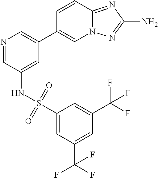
C12=NC(N)=NN1C=C(C1=CN=CC(NS(=O)(=O)C3=CC(C(F)(F)F)=CC(C(F)(F)F)=C3)=C1)C=C2
